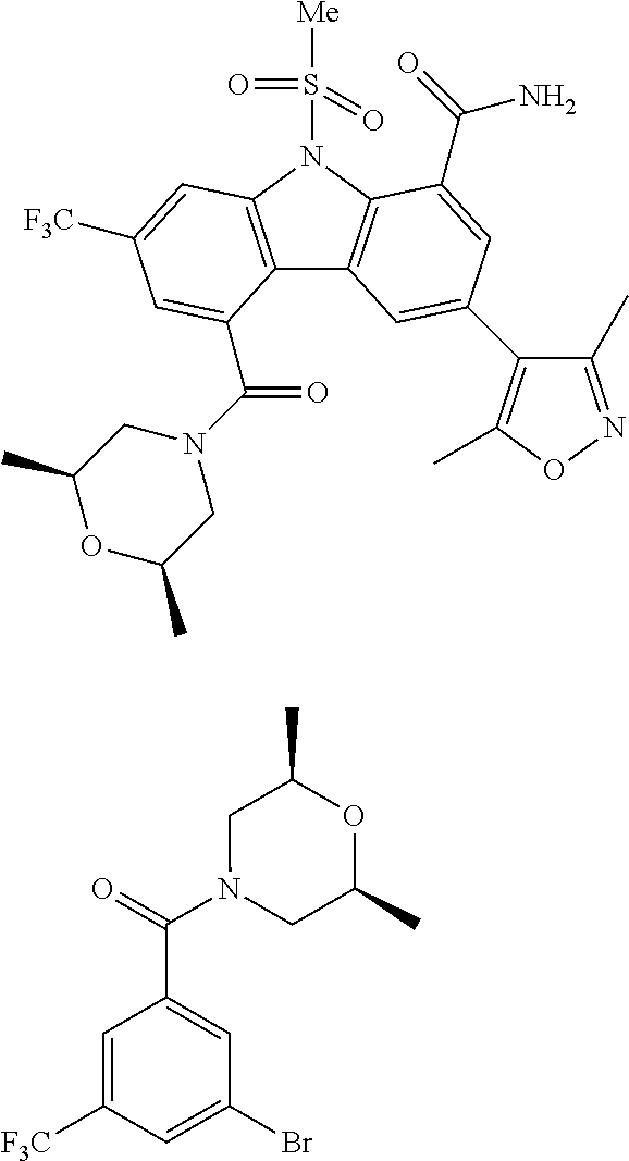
C12=C(N(S([Me])(=O)=O)C3=C1C=C(C1=C(C)ON=C1C)C=C3C(=O)N)C=C([F3C])C=C2C(N1CC(C)OC(C)C1)=O.C1=C([F3C])C=C(Br)C=C1C(=O)N1CC(C)OC(C)C1
